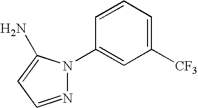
N1=CC=C(N)N1C1=CC([CF3])=CC=C1
